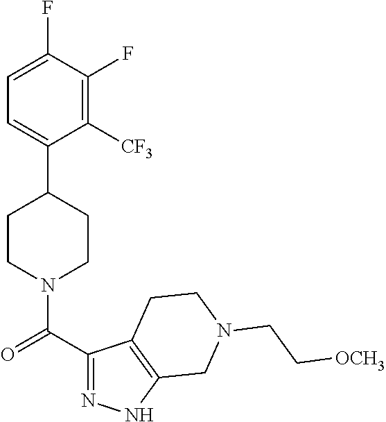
C1=C(F)C(F)=C([CF3])C(C2CCN(C(C3=NNC4=C3CCN(CC[OCH3])C4)=O)CC2)=C1
